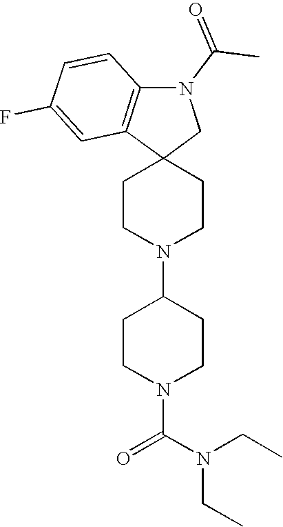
C1CN(C2CCN(C(N(CC)CC)=O)CC2)CCC12CN(C(C)=O)C1=C2C=C(F)C=C1
